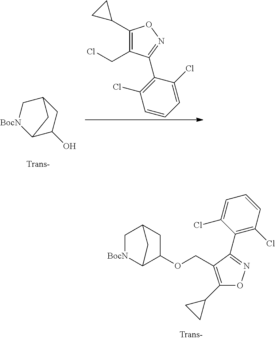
C1(C2CC2)=C(COC2CC3C[BocN]C2C3)C(C2=C(Cl)C=CC=C2Cl)=NO1.C12C(O)CC(C[BocN]1)C2.C1=CC=C(Cl)C(C2=NOC(C3CC3)=C2CCl)=C1Cl
